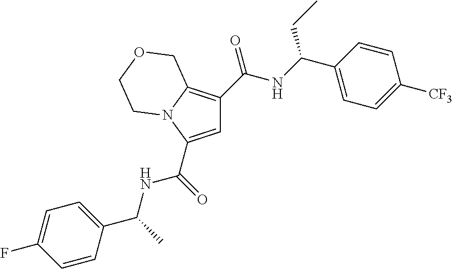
C1=C(C(=O)NC(C)C2=CC=C(F)C=C2)N2C(=C1C(NC(C1=CC=C([CF3])C=C1)CC)=O)COCC2
